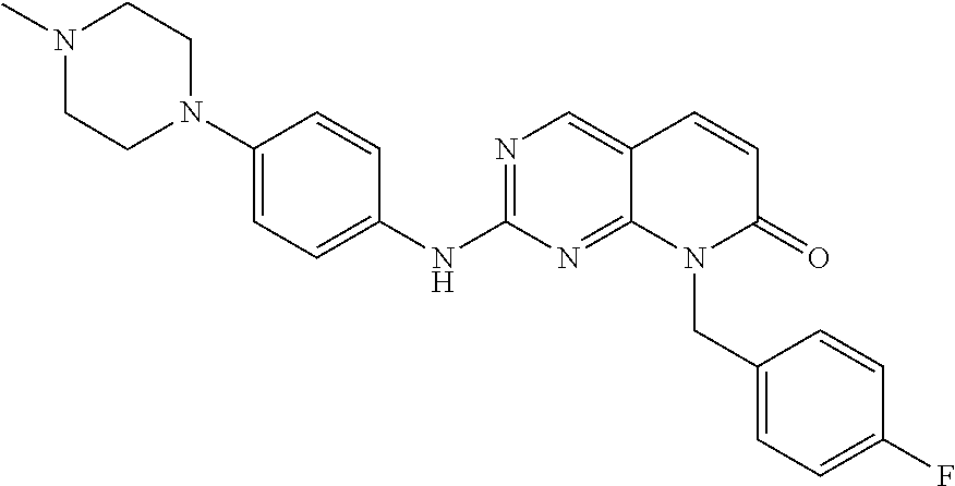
N1=C(NC2=CC=C(N3CCN(C)CC3)C=C2)N=C2C(=C1)C=CC(=O)N2CC1=CC=C(F)C=C1
